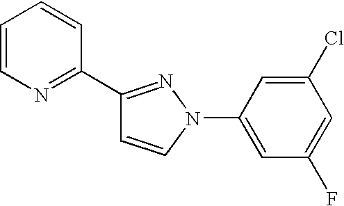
C1(C2=NC=CC=C2)=NN(C2=CC(F)=CC(Cl)=C2)C=C1
